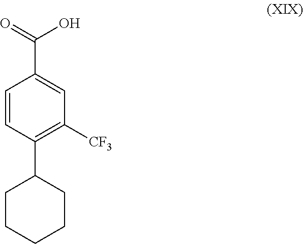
C(C1=CC([CF3])=C(C2CCCCC2)C=C1)(=O)O
